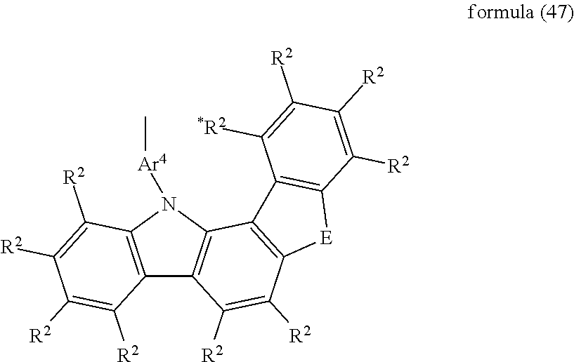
C12=C(N([Ar4]C)C3=C1C([R2])=C([R2])C1=C3C3=C([E]1)C([R2])=C([R2])C([R2])=C3[*R2])C([R2])=C([R2])C([R2])=C2[R2]
